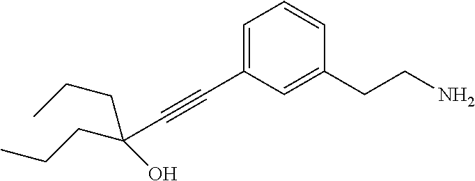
C(C#CC1=CC=CC(CCN)=C1)(CCC)(CCC)O
